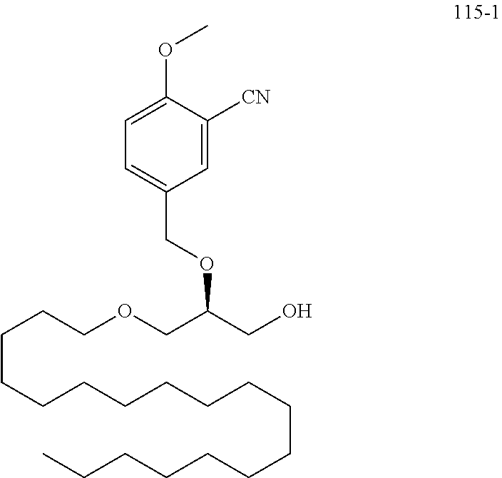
C1=C([CN])C(OC)=CC=C1COC(CO)COCCCCCCCCCCCCCCCCCC
